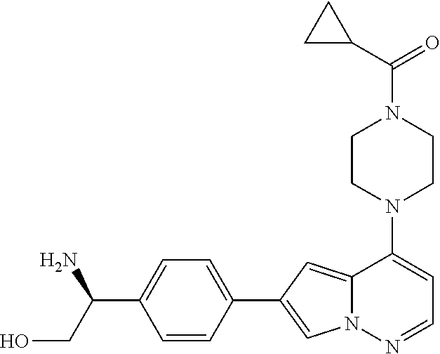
N1(C2=CC=NN3C2=CC(C2=CC=C(C(CO)N)C=C2)=C3)CCN(C(=O)C2CC2)CC1
